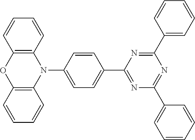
C12=C(C=CC=C1)N(C1=CC=C(C3=NC(C4=CC=CC=C4)=NC(C4=CC=CC=C4)=N3)C=C1)C1=C(O2)C=CC=C1
